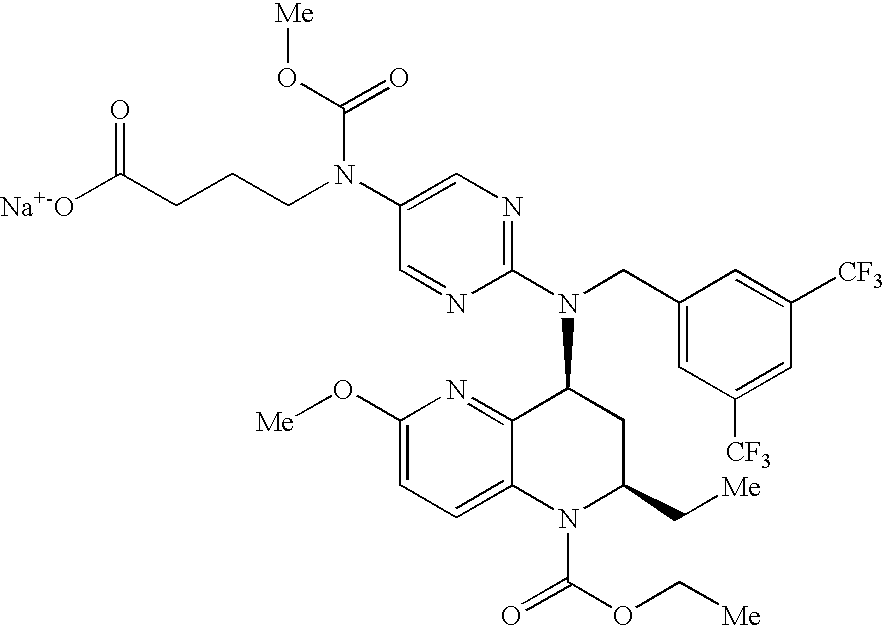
C1(N(CCCC([Na+-O])=O)C(=O)O[Me])=CN=C(N(CC2=CC([CF3])=CC([CF3])=C2)C2C3=NC(O[Me])=CC=C3N(C(=O)OC[Me])C(C[Me])C2)N=C1
